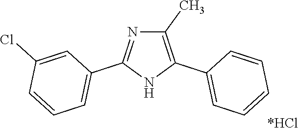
[*HCl].C1(C)=C(C2=CC=CC=C2)NC(C2=CC=CC(Cl)=C2)=N1
